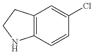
C12=C(CCN1)C=C(Cl)C=C2
